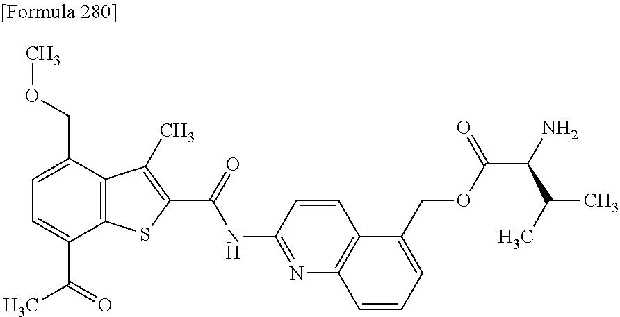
C1=C(C(=O)C)C2=C(C(COC)=C1)C(C)=C(C(=O)NC1=NC3=C(C=C1)C(COC(C(N)C(C)C)=O)=CC=C3)S2
